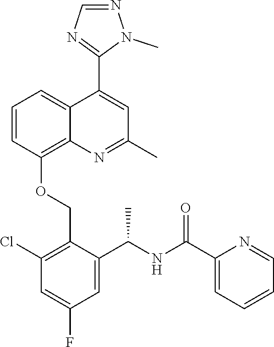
C1=CC(OCC2=C(Cl)C=C(F)C=C2C(NC(C2=CC=CC=N2)=O)C)=C2C(=C1)C(C1=NC=NN1C)=CC(C)=N2
